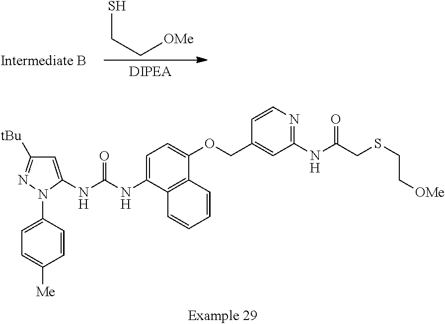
SCC[OMe].C1(N2C(NC(NC3=CC=C(OCC4=CC(NC(CSCC[OMe])=O)=NC=C4)C4=C3C=CC=C4)=O)=CC([tBu])=N2)=CC=C([Me])C=C1
